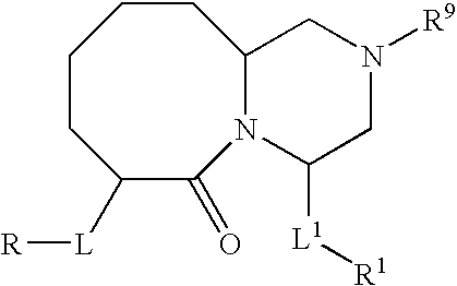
C1CC([L][R])C(=O)N2C(CC1)CN([R9])CC2[L1][R1]
